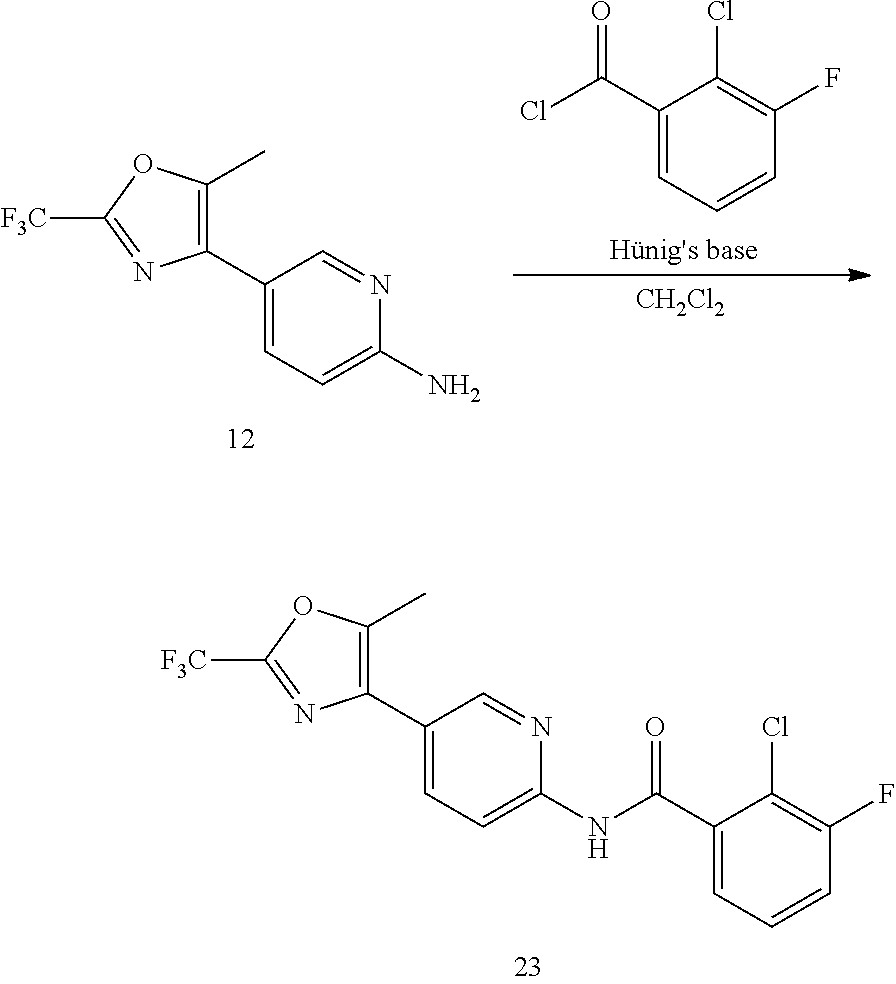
C1(C2=C(C)OC([F3C])=N2)=CC=C(NC(C2=CC=CC(F)=C2Cl)=O)N=C1.C1(C(Cl)=O)=CC=CC(F)=C1Cl.[CH2Cl2].C1(C2=C(C)OC([F3C])=N2)=CC=C(N)N=C1
